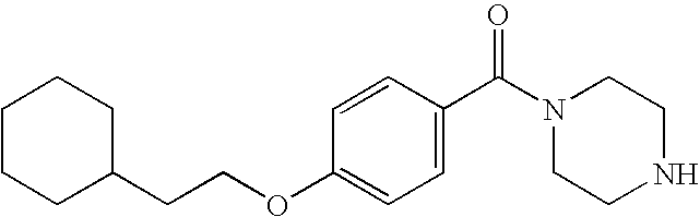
N1(C(C2=CC=C(OCCC3CCCCC3)C=C2)=O)CCNCC1
